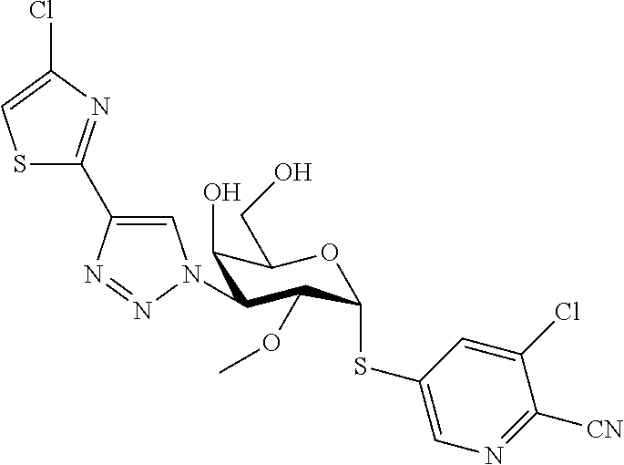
S1C(C2=CN(C3C(O)C(CO)OC(SC4=CN=C([CN])C(Cl)=C4)C3OC)N=N2)=NC(Cl)=C1
